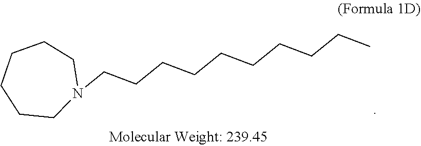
C1CN(CCCCCCCCCC)CCCC1
